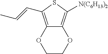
C12=C(C=CC)SC([N(C6H13)2])=C1OCCO2
